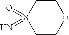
C1COCCS1(=O)=N
